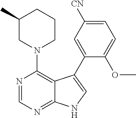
C1(N2CCCC(C)C2)=C2C(=NC=N1)NC=C2C1=CC([CN])=CC=C1OC
